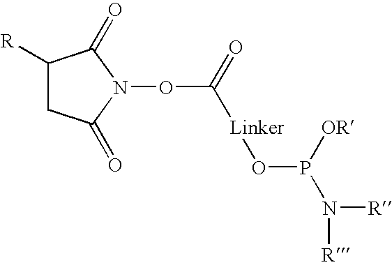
C1([R])CC(=O)N(OC(=O)[Linker]OP([OR])N([R])[R])C1=O
